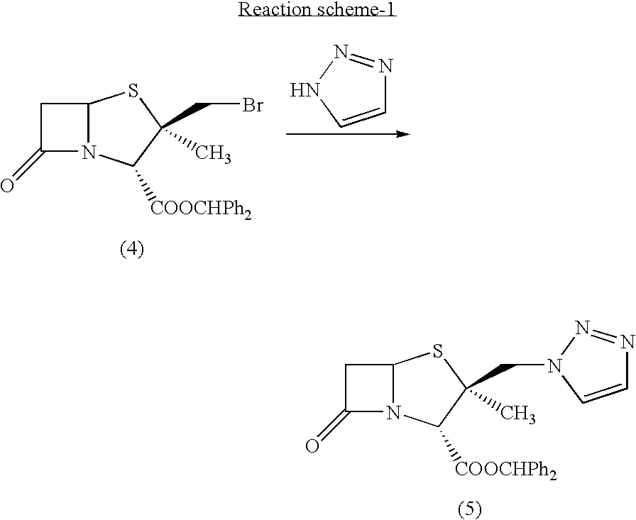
C1C(=O)N2C1SC(C)(CBr)C2[COOCHPh2].C1=CNN=N1.C1C(=O)N2C1SC(C)(CN1N=NC=C1)C2[COOCHPh2]
